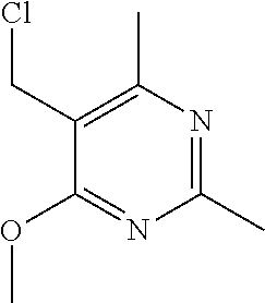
C1(CCl)=C(C)N=C(C)N=C1OC
